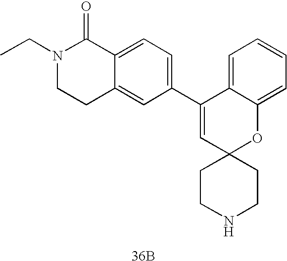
C1(C2=CC=C3C(=C2)CCN(CC)C3=O)=CC2(OC3=CC=CC=C13)CCNCC2.[36B]
